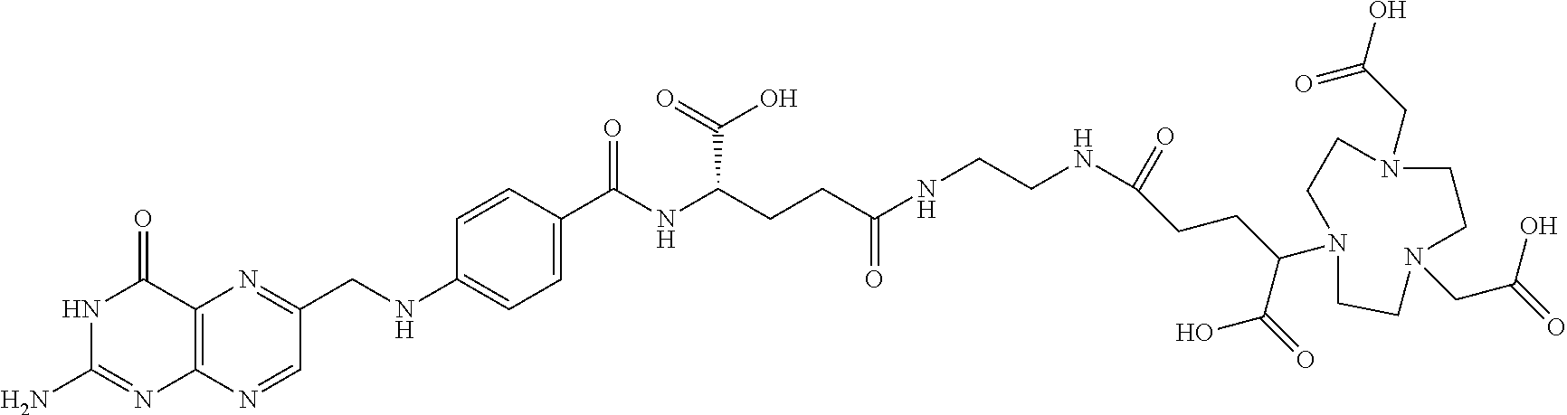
C12=C(N=CC(CNC3=CC=C(C(NC(CCC(=O)NCCNC(CCC(C(O)=O)N4CCN(CC(=O)O)CCN(CC(O)=O)CC4)=O)C(=O)O)=O)C=C3)=N1)N=C(N)NC2=O
